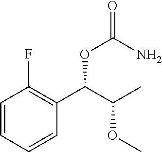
C1=CC=CC(C(C(C)OC)OC(N)=O)=C1F
